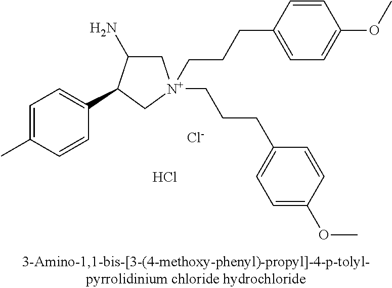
C1(C2C(N)C[N+](CCCC3=CC=C(OC)C=C3)(CCCC3=CC=C(OC)C=C3)C2)=CC=C(C)C=C1.[Cl-].Cl
